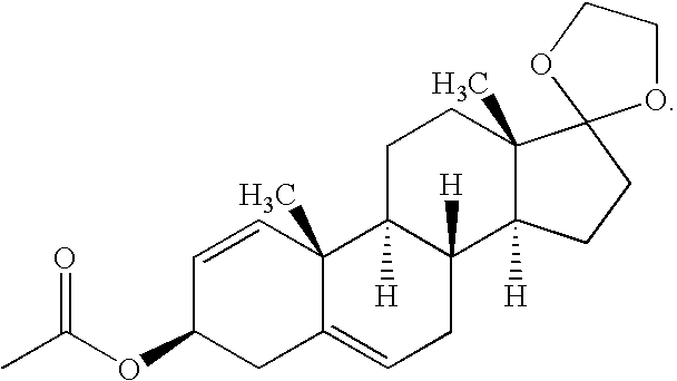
C1=CC2(C)C3([H])C([H])(C4([H])C(C)(CC3)C3(CC4)OCCO3)CC=C2CC1OC(C)=O
